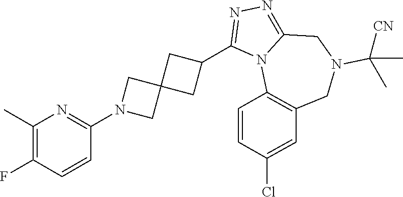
C1(C)=C(F)C=CC(N2CC3(C2)CC(C2=NN=C4N2C2=C(CN(C([CN])(C)C)C4)C=C(Cl)C=C2)C3)=N1
